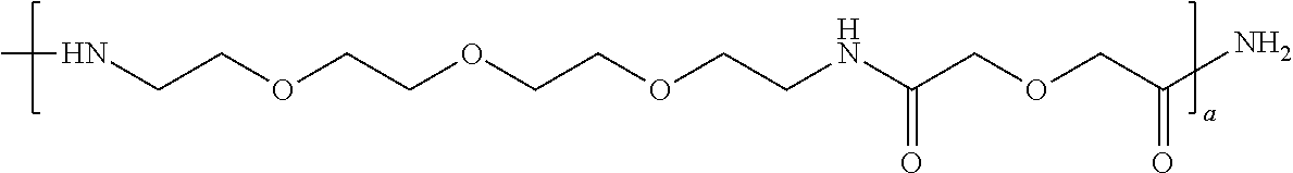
N(CCOCCOCCOCCNC(COCC(N)=O)=O)C
